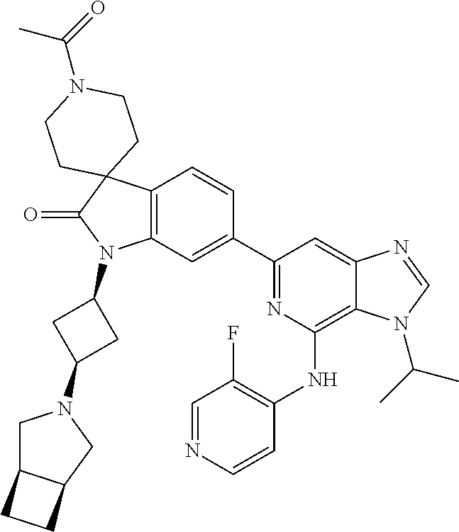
C12=C(C=C(C3=NC(NC4=C(F)C=NC=C4)=C4C(=C3)N=CN4C(C)C)C=C1)N(C1CC(N3CC4C(C3)CC4)C1)C(=O)C21CCN(C(=O)C)CC1
